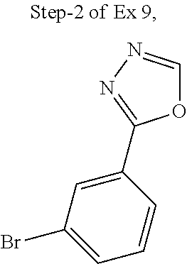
C1(C2=NN=CO2)=CC(Br)=CC=C1
